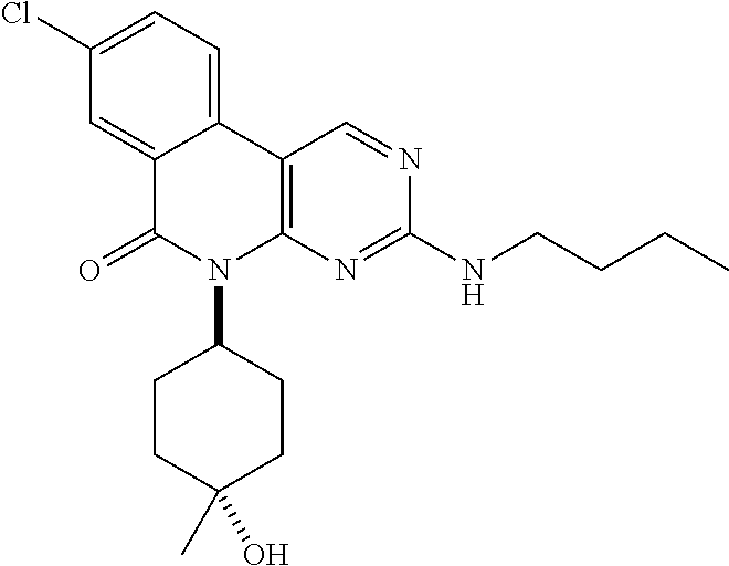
C12=CC(Cl)=CC=C1C1=C(N(C3CCC(O)(C)CC3)C2=O)N=C(NCCCC)N=C1
